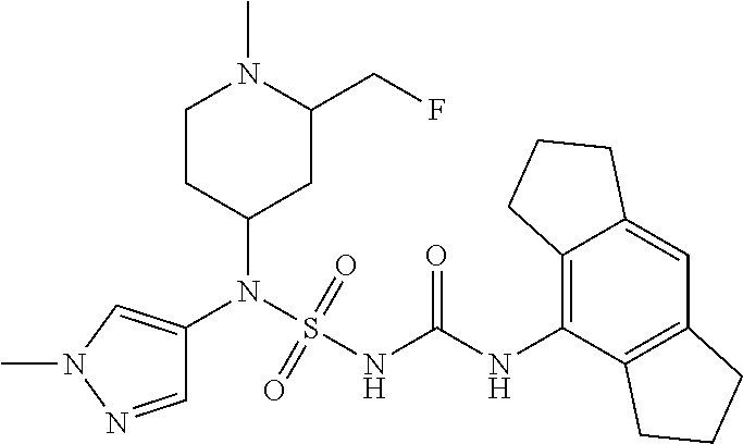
C1(N(S(NC(NC2=C3C(=CC4=C2CCC4)CCC3)=O)(=O)=O)C2=CN(C)N=C2)CC(CF)N(C)CC1
